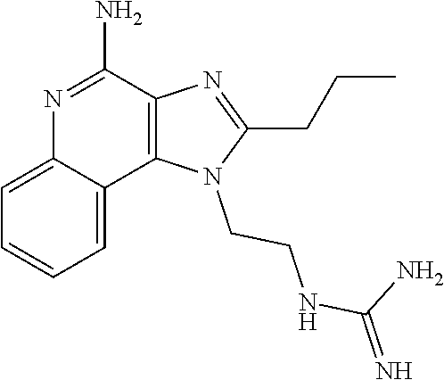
N1=C(N)C2=C(C3=CC=CC=C13)N(CCNC(N)=N)C(CCC)=N2
